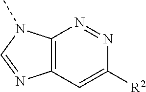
C12=C(C=C([R2])N=N1)N=CN2C
